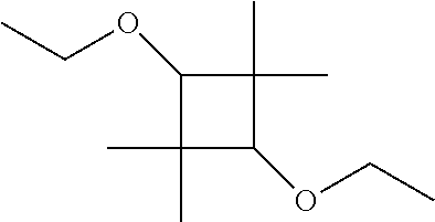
C1(OCC)C(C)(C)C(OCC)C1(C)C
